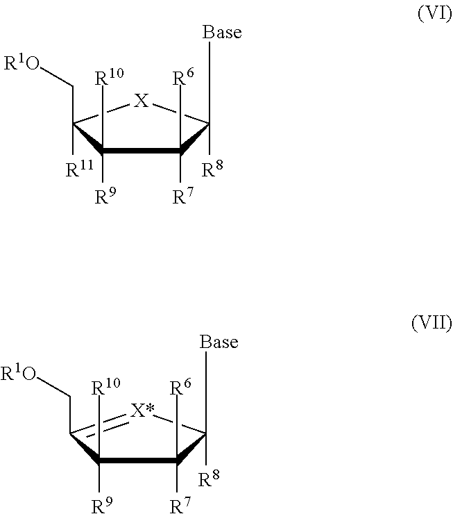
[Base]C1([R8])C([R7])([R6])C([R9])([R10])C(C[R1O])([R11])[X]1.[Base]C1([R8])C([R7])([R6])C([R9])([R10])C(C[R1O])=[X*]1
